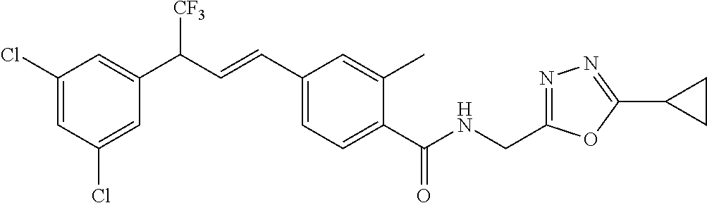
C(C1=CC=C(C=CC([CF3])C2=CC(Cl)=CC(Cl)=C2)C=C1C)(=O)NCC1=NN=C(C2CC2)O1
